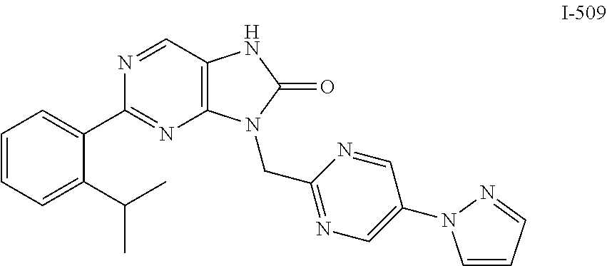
C1=CC=C(C(C)C)C(C2=NC3=C(C=N2)NC(=O)N3CC2=NC=C(N3C=CC=N3)C=N2)=C1
